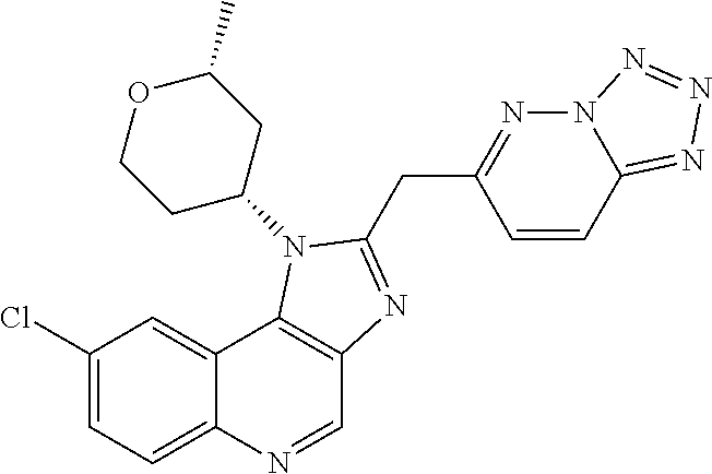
C1(Cl)=CC=C2C(=C1)C1=C(C=N2)N=C(CC2=NN3C(=NN=N3)C=C2)N1C1CC(C)OCC1
